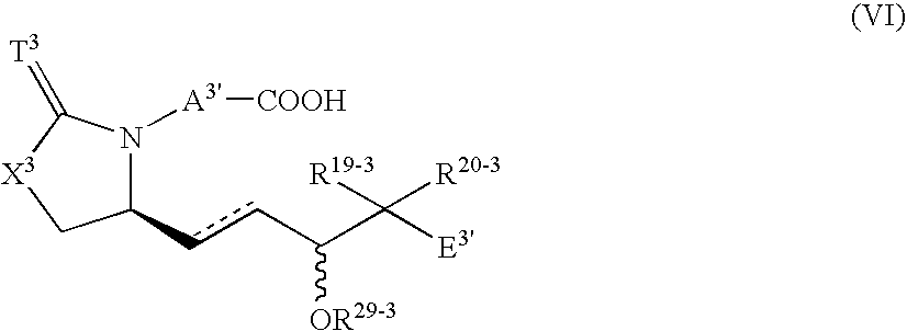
C1(ccC(C([E3'])([R19-3])[R20-3])[OR29-3])N([A3'][COOH])C(=[T3])[X3]C1
